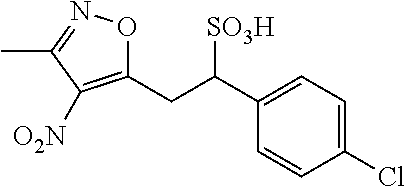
C1(CC(C2=CC=C(Cl)C=C2)[SO3H])=C([O2N])C(C)=NO1
